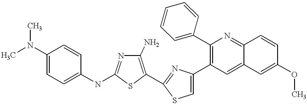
C1(N)=C(C2=NC(C3=C(C4=CC=CC=C4)N=C4C(=C3)C=C(OC)C=C4)=CS2)SC(NC2=CC=C(N(C)C)C=C2)=N1
